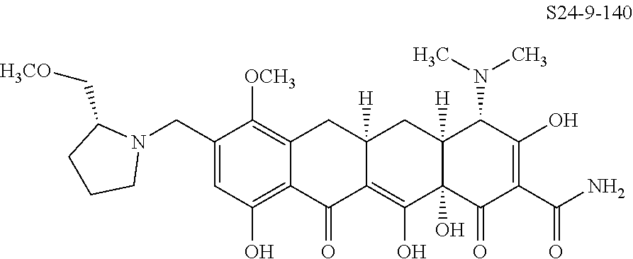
C1(CN2C(C[H3CO])CCC2)=CC(O)=C2C(=C1[OCH3])CC1([H])C(=C(O)C3(O)C([H])(C1)C(N(C)C)C(O)=C(C(N)=O)C3=O)C2=O
